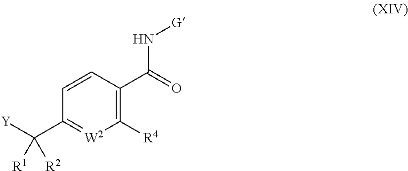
C1=CC(C(=O)N[G])=C([R4])[W2]=C1C([Y])([R2])[R1]
